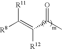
[R8]C(=C(C(C)=O)[R12])[R11]
